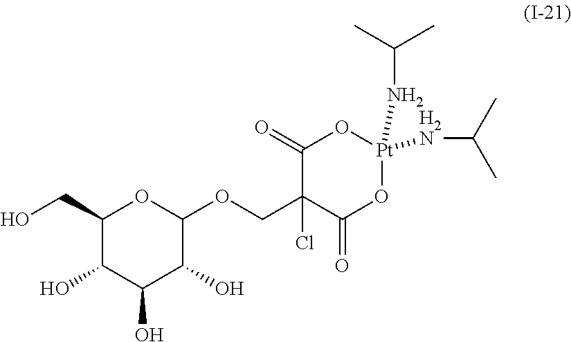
C1(CO)C(O)C(O)C(O)C(OCC2(Cl)C(=O)O[Pt](NC(C)C)([H2N]C(C)C)OC2=O)O1
